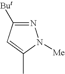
N1=C([But])C=C(C)N1[Me]
